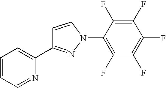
C1(C2=CC=CC=N2)=NN(C2=C(F)C(F)=C(F)C(F)=C2F)C=C1
